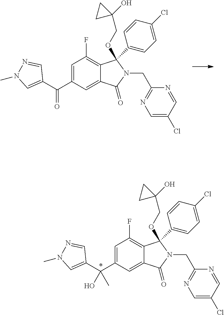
C1=C(C(C2=CN(C)N=C2)(O)C)C=C2C(=C1F)C(C1=CC=C(Cl)C=C1)(OCC1(O)CC1)N(CC1=NC=C(Cl)C=N1)C2=O.C1=C(C(C2=CN(C)N=C2)=O)C=C2C(=C1F)C(C1=CC=C(Cl)C=C1)(OCC1(O)CC1)N(CC1=NC=C(Cl)C=N1)C2=O
